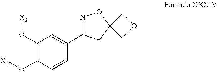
C1(O[X2])=C(O[X1])C=CC(C2=NOC3(C2)COC3)=C1
